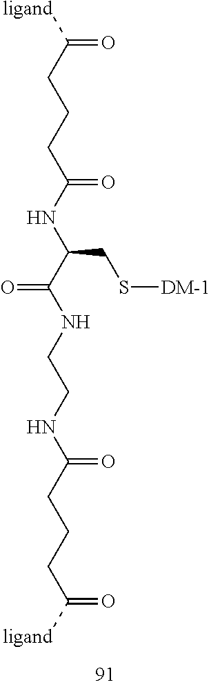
[ligand]C(CCCC(NC(C(NCCNC(CCCC([ligand])=O)=O)=O)CS[DM-1])=O)=O
